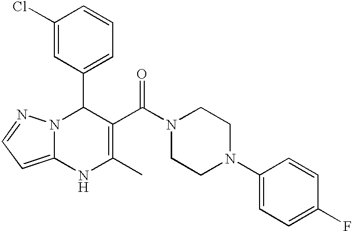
C1(Cl)=CC(C2N3C(=CC=N3)NC(C)=C2C(N2CCN(C3=CC=C(F)C=C3)CC2)=O)=CC=C1
